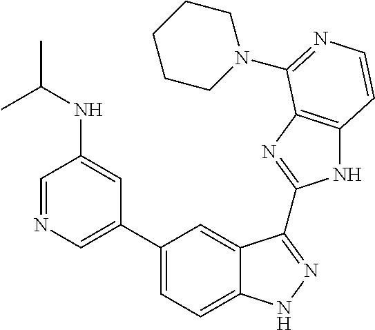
C1(C2=CN=CC(NC(C)C)=C2)=CC=C2C(=C1)C(C1=NC3=C(N1)C=CN=C3N1CCCCC1)=NN2
